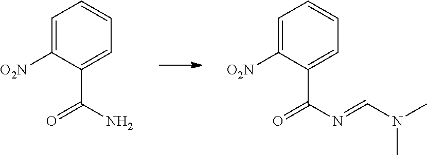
C1=C([O2N])C(C(=O)N)=CC=C1.C1=C([O2N])C(C(=O)N=CN(C)C)=CC=C1
